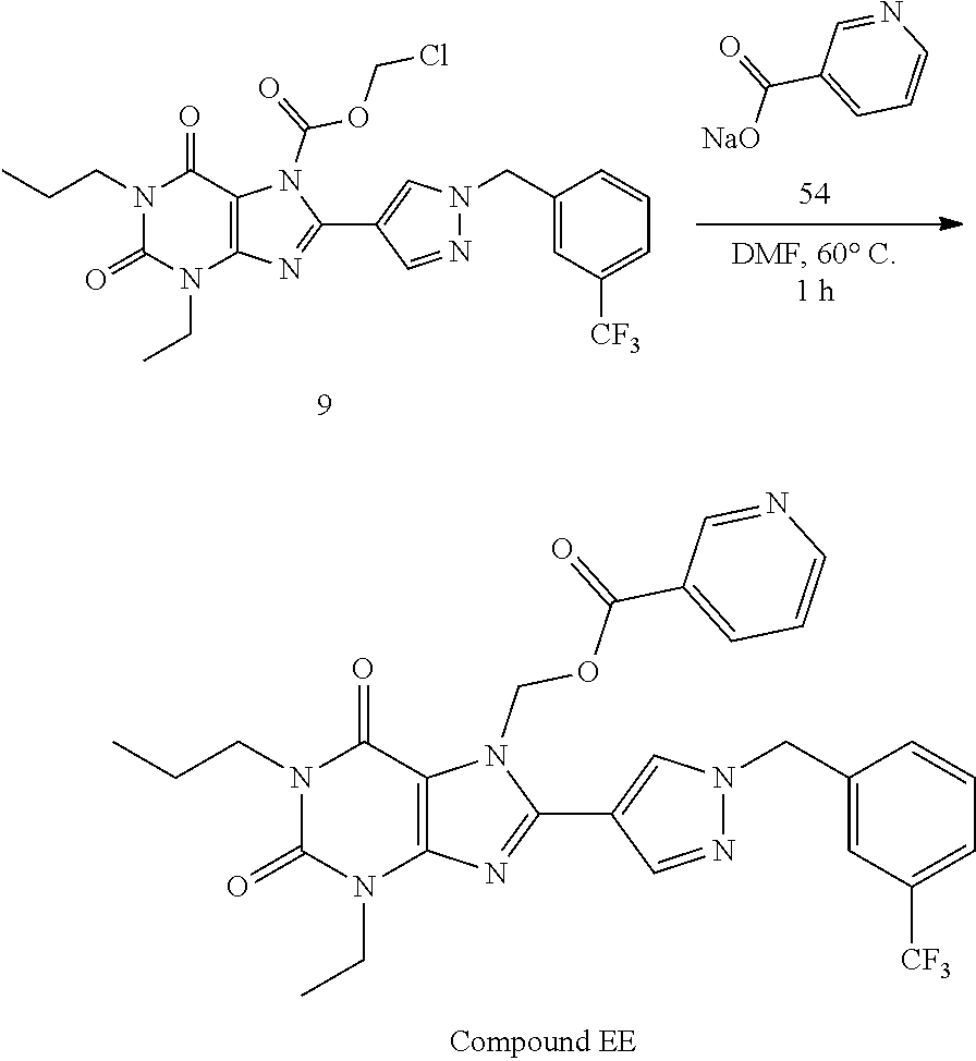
N1(CC)C(=O)N(CCC)C(=O)C2=C1N=C(C1=CN(CC3=CC([CF3])=CC=C3)N=C1)N2C(=O)OCCl.[NaO]C(=O)C1=CC=CN=C1.N1(CC)C(=O)N(CCC)C(=O)C2=C1N=C(C1=CN(CC3=CC([CF3])=CC=C3)N=C1)N2COC(C1=CC=CN=C1)=O
